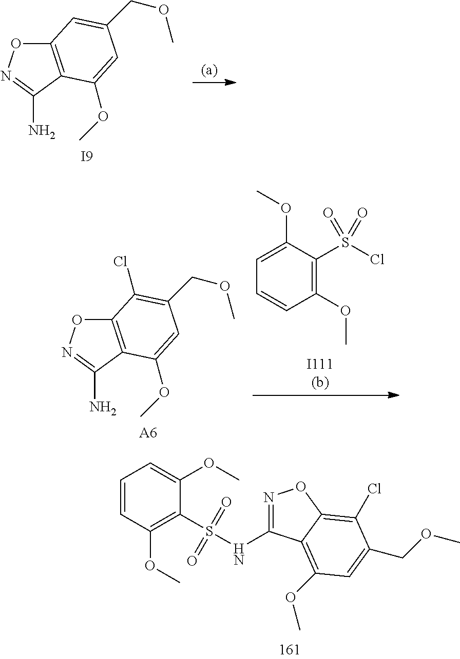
C1=CC(OC)=C(S(=O)(=O)NC2=NOC3=C(Cl)C(COC)=CC(OC)=C23)C(OC)=C1.[I9].N1=C(N)C2=C(O1)C=C(COC)C=C2OC.[A6].N1=C(N)C2=C(O1)C(Cl)=C(COC)C=C2OC.C1=CC(OC)=C(S(Cl)(=O)=O)C(OC)=C1
